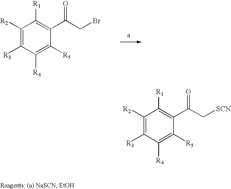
C1([R2])=C([R3])C([R4])=C([R5])C(C(CBr)=O)=C1[R1].C1([R2])=C([R3])C([R4])=C([R5])C(C(C[SCN])=O)=C1[R1]
